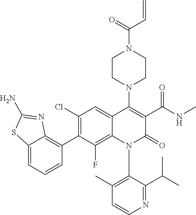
C1=CN=C(C(C)C)C(N2C(=O)C(C(NC)=O)=C(N3CCN(C(C=C)=O)CC3)C3=CC(Cl)=C(C4=C5C(=CC=C4)SC(N)=N5)C(F)=C23)=C1C
